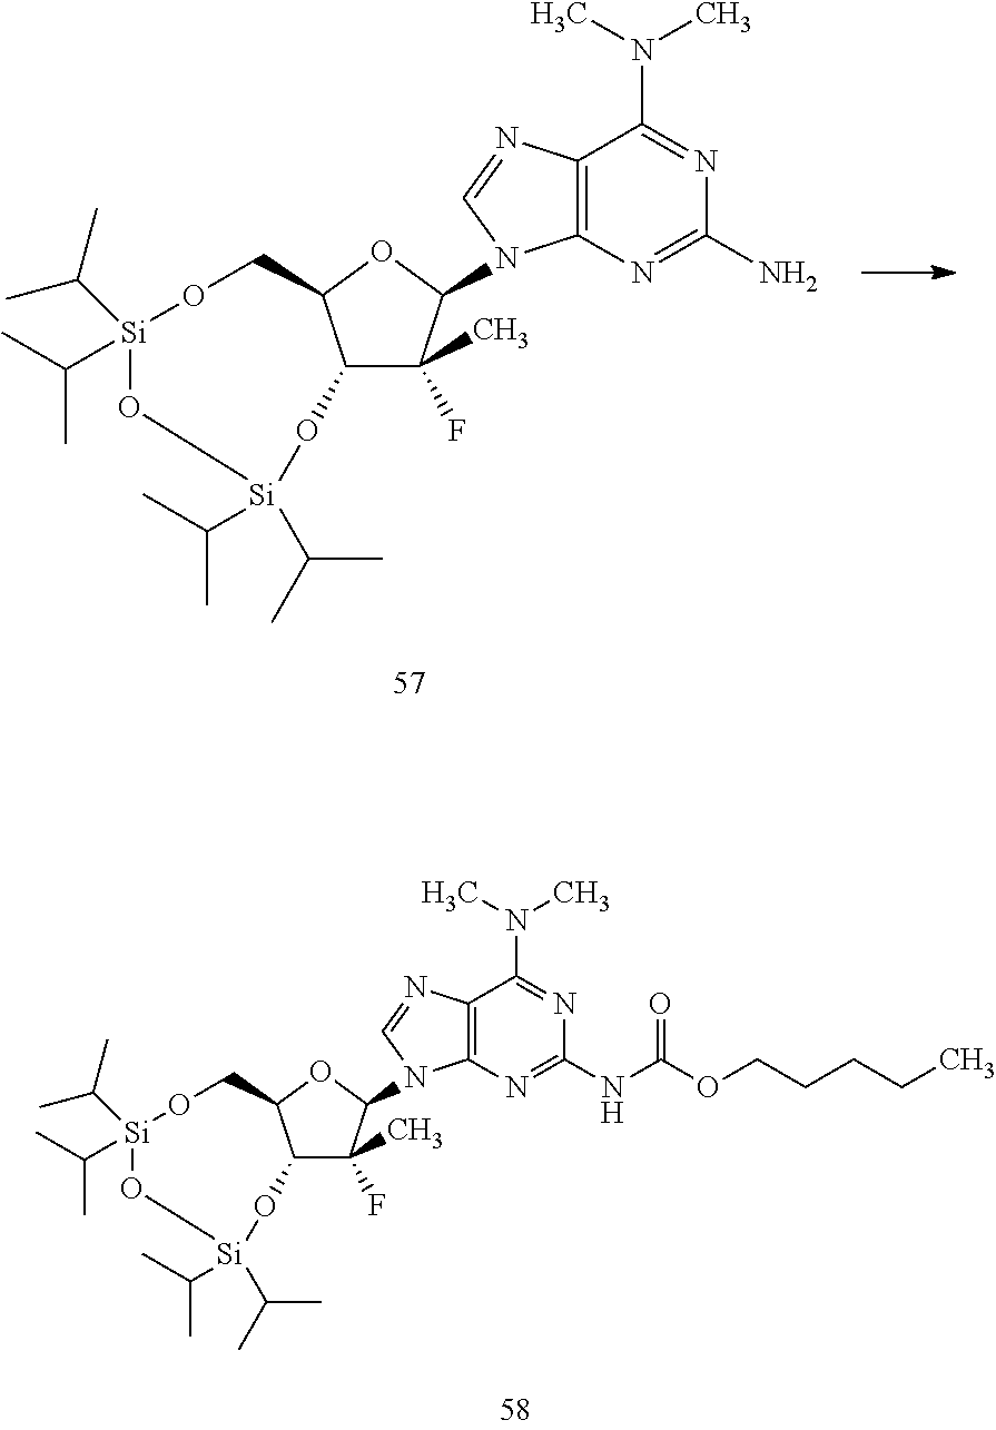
C12=C(N=C(NC(OCCCCC)=O)N=C1N(C)C)N(C1C(C)(F)C3C(O1)CO[Si](C(C)C)(C(C)C)O[Si](C(C)C)(C(C)C)O3)C=N2.C12=C(N=C(N)N=C1N(C)C)N(C1C(C)(F)C3C(O1)CO[Si](C(C)C)(C(C)C)O[Si](C(C)C)(C(C)C)O3)C=N2
